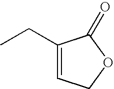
CCC1=CCOC1=O
